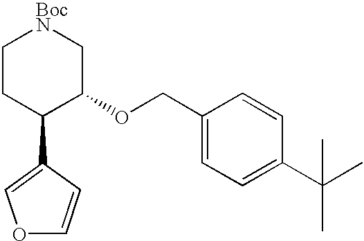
C1CC(C2=COC=C2)C(OCC2=CC=C(C(C)(C)C)C=C2)C[BocN]1
